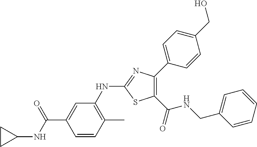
C1(C(=O)NCC2=CC=CC=C2)=C(C2=CC=C(CO)C=C2)N=C(NC2=C(C)C=CC(C(NC3CC3)=O)=C2)S1
